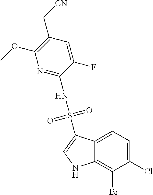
FC1=CC(C[CN])=C(OC)N=C1NS(C1=CNC2=C(Br)C(Cl)=CC=C12)(=O)=O
